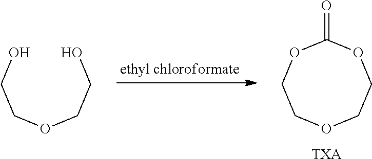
O(CCO)CCO.O1CCOC(=O)OCC1.[TXA]
